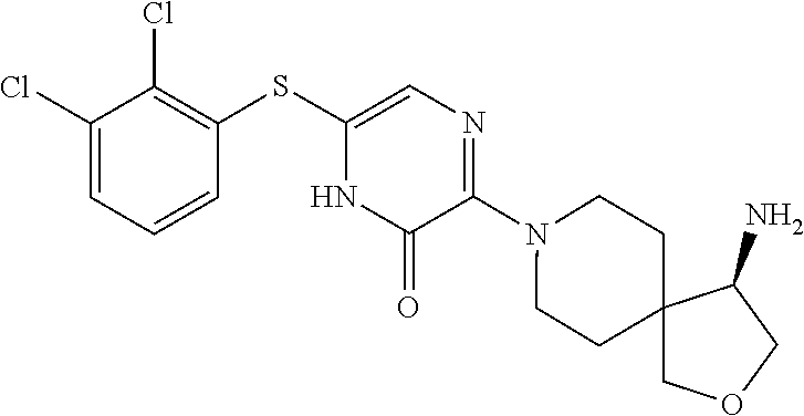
N1(C2=NC=C(SC3=C(Cl)C(Cl)=CC=C3)NC2=O)CCC2(CC1)COCC2N
